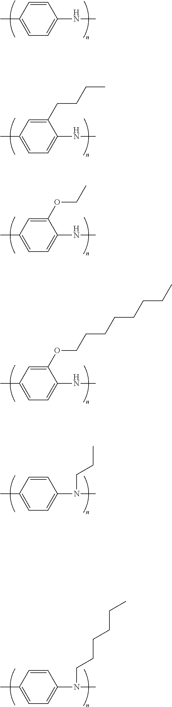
C1=C(C)C=CC(NC)=C1.C1=C(C)C=C(CCCC)C(NC)=C1.C1=C(C)C=C(OCC)C(NC)=C1.C1=C(C)C=C(OCCCCCCCC)C(NC)=C1.C1=C(C)C=CC(N(C)CCC)=C1.C1=C(C)C=CC(N(C)CCCCCC)=C1
